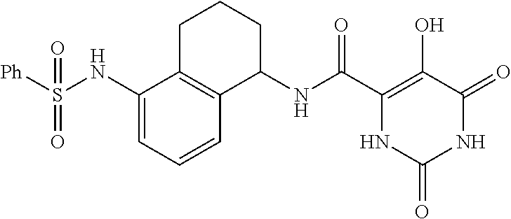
C(C1=C(O)C(=O)NC(=O)N1)(=O)NC1CCCC2=C1C=CC=C2NS([Ph])(=O)=O
